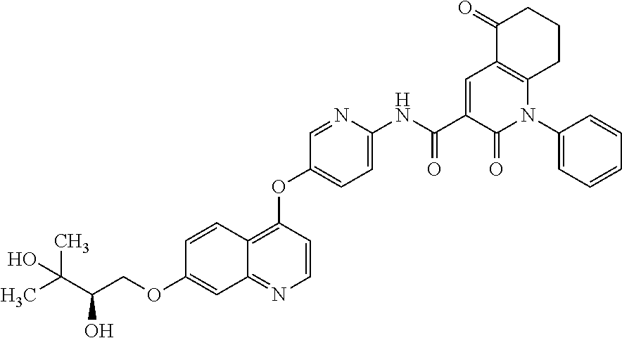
C1(OCC(O)C(C)(C)O)=CC2=NC=CC(OC3=CC=C(NC(C4=CC5=C(N(C6=CC=CC=C6)C4=O)CCCC5=O)=O)N=C3)=C2C=C1
